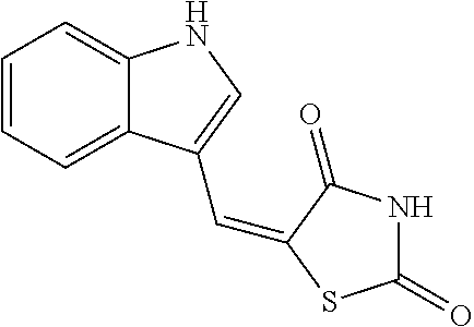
C1=CC=C2C(=C1)NC=C2C=C1C(=O)NC(=O)S1
